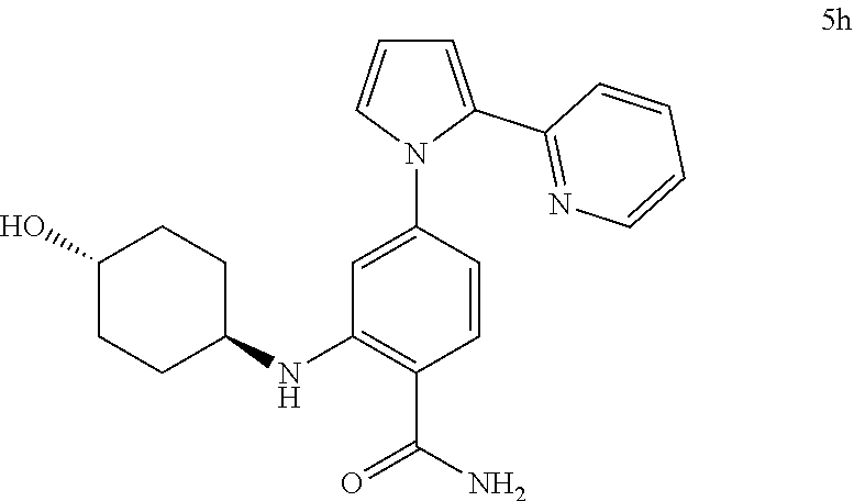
C1(NC2CCC(O)CC2)=C(C(=O)N)C=CC(N2C(C3=NC=CC=C3)=CC=C2)=C1
